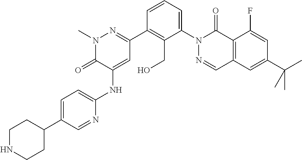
CN1N=C(C2=C(CO)C(N3C(=O)C4=C(C=N3)C=C(C(C)(C)C)C=C4F)=CC=C2)C=C(NC2=CC=C(C3CCNCC3)C=N2)C1=O
